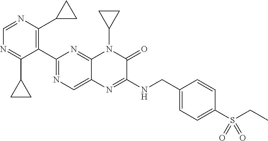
C1=NC(C2CC2)=C(C2=NC=C3C(=N2)N(C2CC2)C(=O)C(NCC2=CC=C(S(=O)(=O)CC)C=C2)=N3)C(C2CC2)=N1
